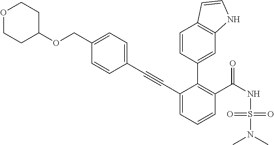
C1(C#CC2=CC=C(COC3CCOCC3)C=C2)=CC=CC(C(NS(N(C)C)(=O)=O)=O)=C1C1=CC2=C(C=C1)C=CN2
